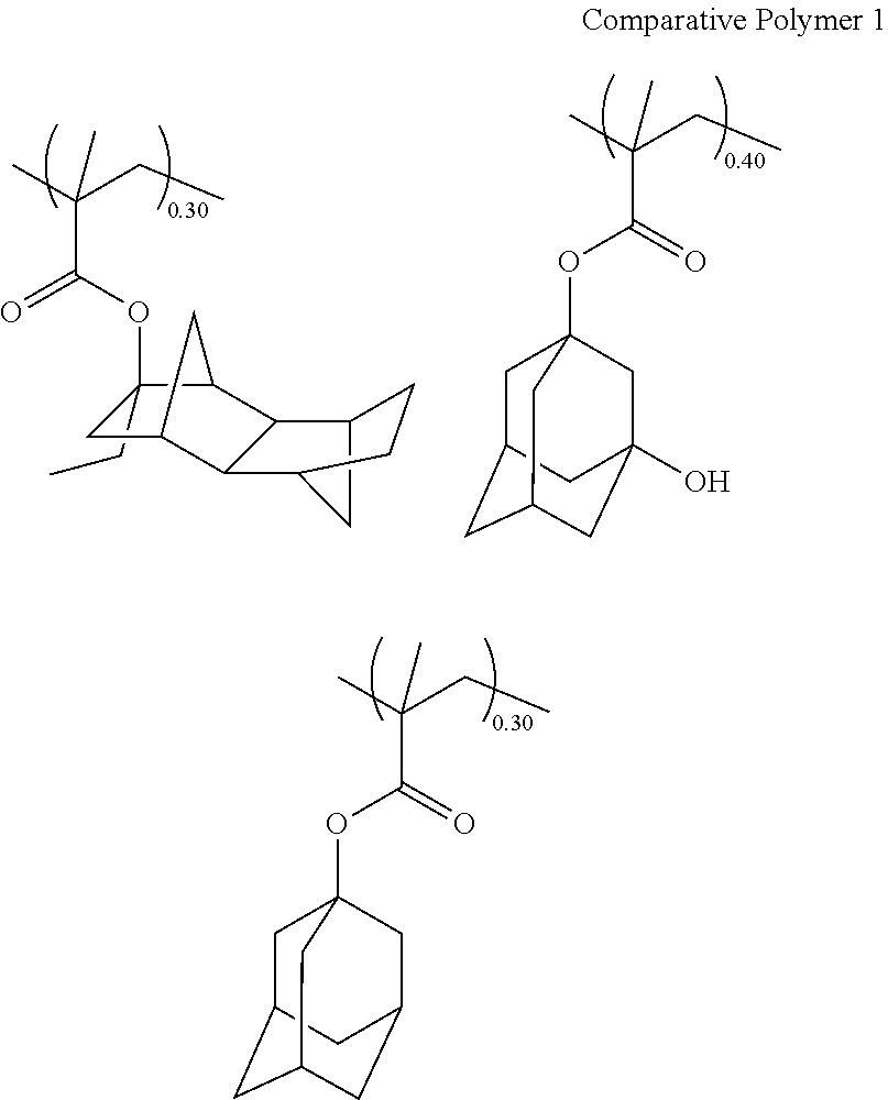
C1(CC)(OC(C(C)(CC)C)=O)CC2C3C(C4CC3CC4)C1C2.C(C)(CC)(C)C(=O)OC12CC3CC(CC(O)(C1)C3)C2.C(C)(CC)(C)C(=O)OC12CC3CC(CC(C1)C3)C2
